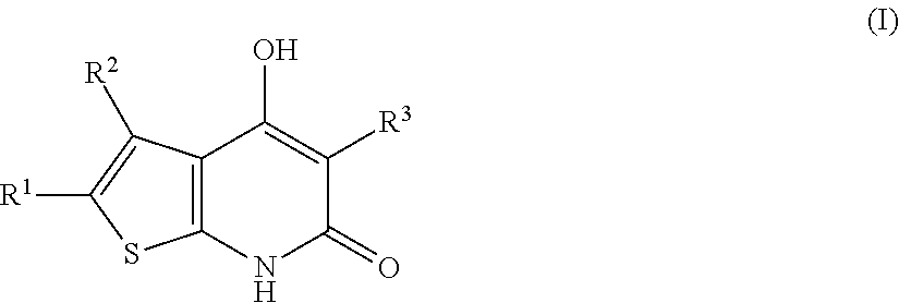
C12=C(C([R2])=C([R1])S1)C(O)=C([R3])C(=O)N2
